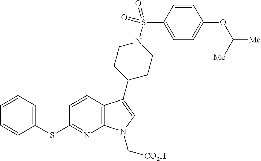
C12=C(C(C3CCN(S(C4=CC=C(OC([Me])[Me])C=C4)(=O)=O)CC3)=CN1C[CO2H])C=CC(SC1=CC=CC=C1)=N2
